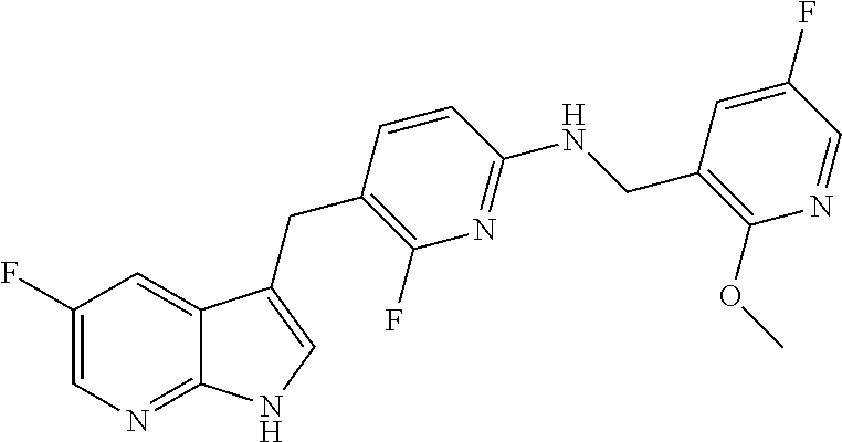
C1(F)=CN=C2C(=C1)C(CC1=C(F)N=C(NCC3=C(OC)N=CC(F)=C3)C=C1)=CN2
